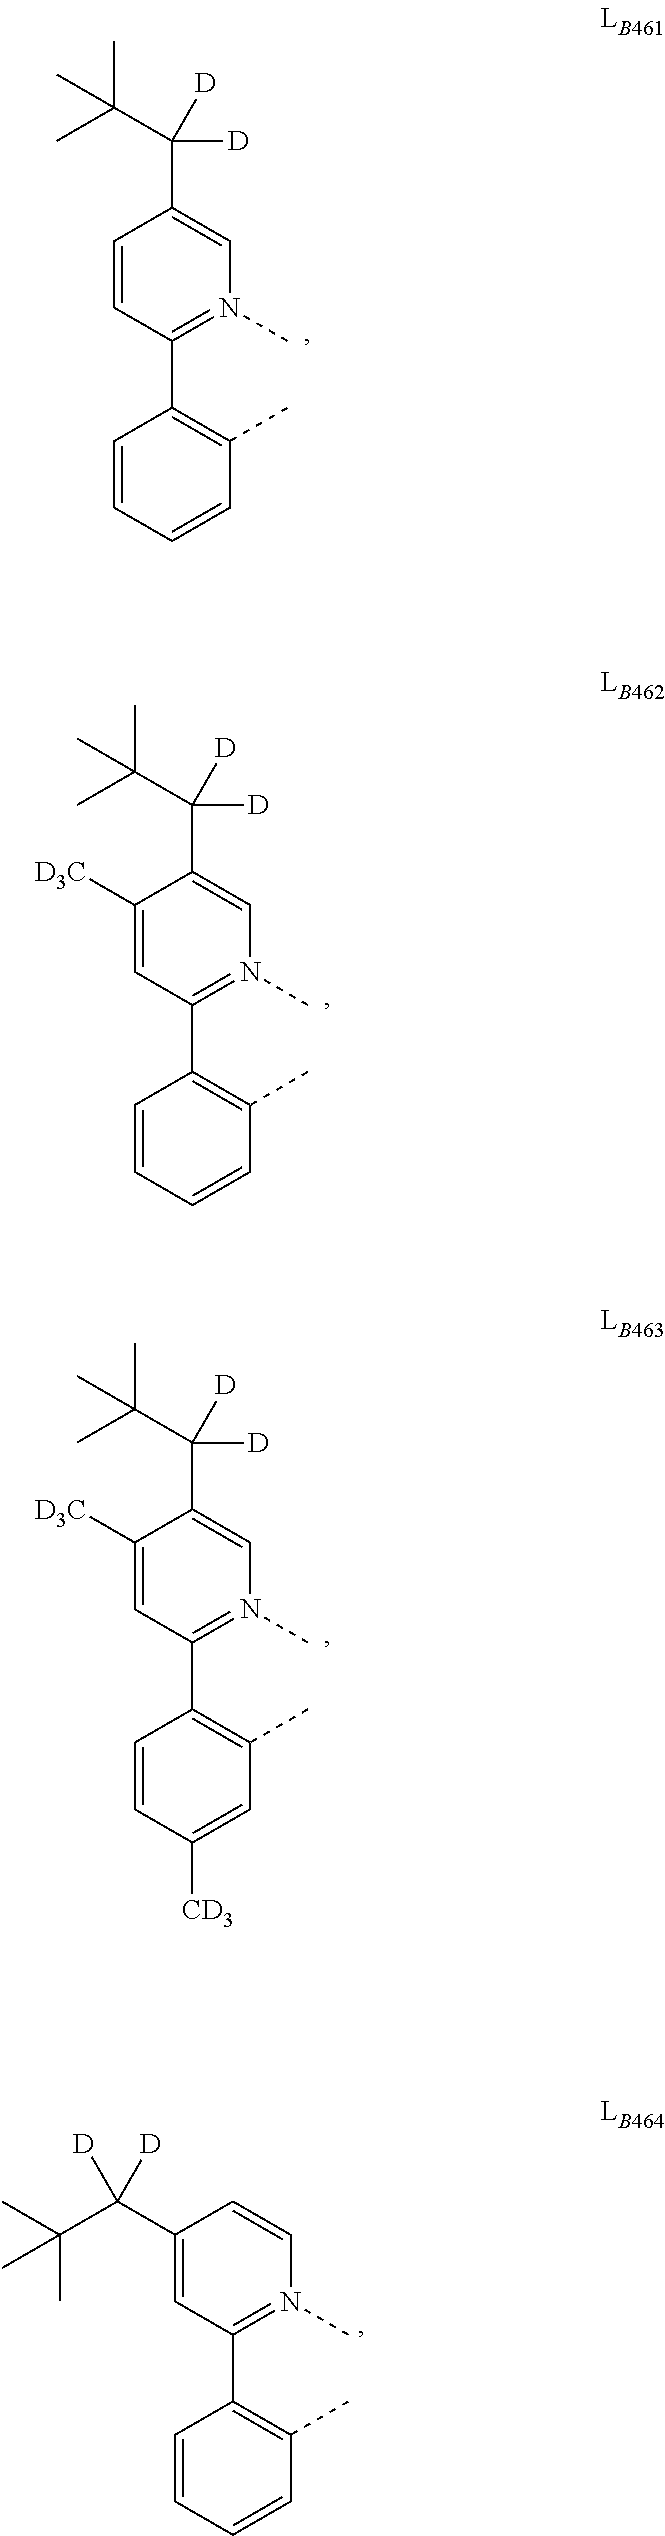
C1=CC=CC(C)=C1C1=N(C)C=C(C(C(C)(C)C)([D])[D])C=C1.C1=CC=CC(C)=C1C1=N(C)C=C(C(C(C)(C)C)([D])[D])C([D3C])=C1.C1=CC([CD3])=CC(C)=C1C1=N(C)C=C(C(C(C)(C)C)([D])[D])C([D3C])=C1.C1=CC=CC(C)=C1C1=N(C)C=CC(C(C(C)(C)C)([D])[D])=C1
